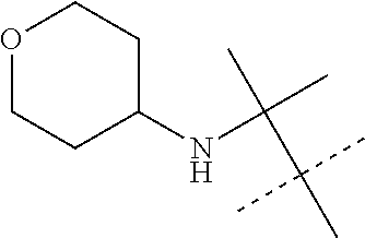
C(C(C)(C)C)(C)(C)NC1CCOCC1
